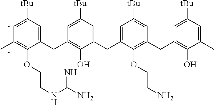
C1(CC2=C(O)C(CC3=CC([tBu])=CC(CC4=C(O)C(C)=CC([tBu])=C4)=C3OCCN)=CC([tBu])=C2)=CC([tBu])=CC(C)=C1OCCNC(N)=N
